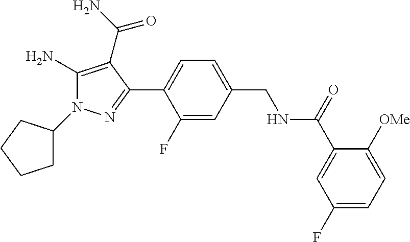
C1=C(F)C(C2=NN(C3CCCC3)C(N)=C2C(=O)N)=CC=C1CNC(C1=CC(F)=CC=C1[OMe])=O
